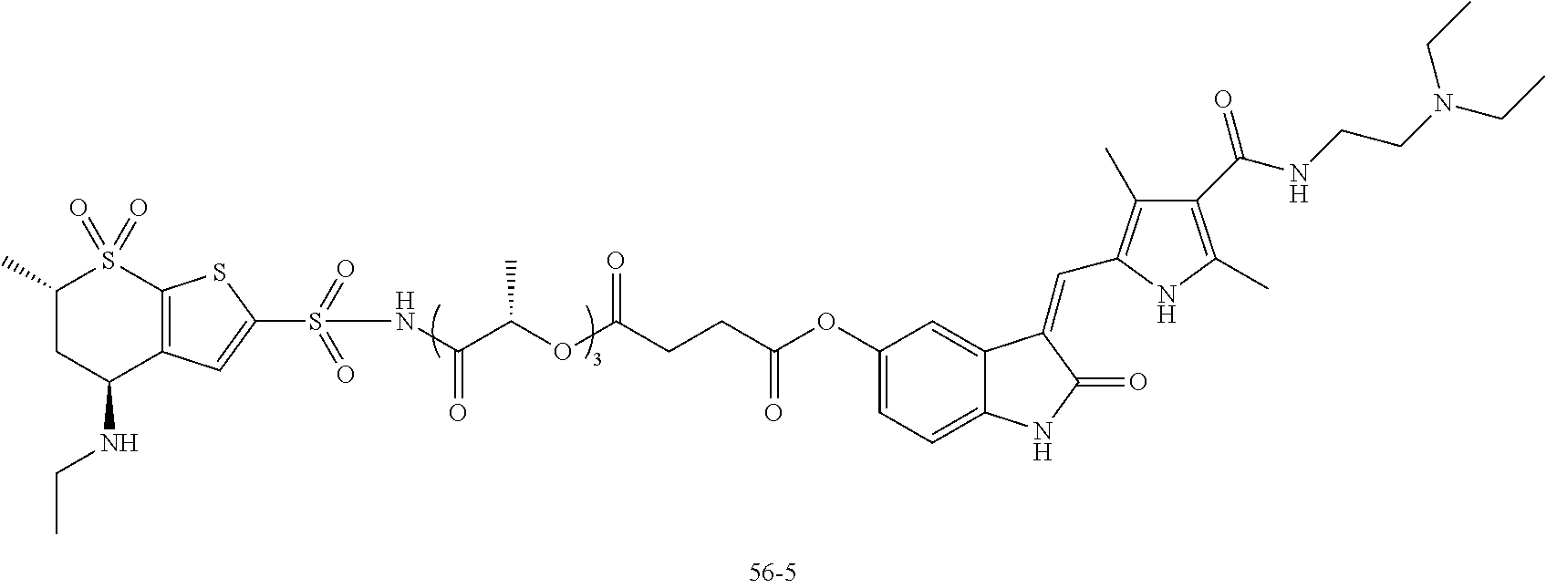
C1(OC(CCC(OC(C(NS(C2=CC3=C(S2)S(=O)(=O)C(C)CC3NCC)(=O)=O)=O)C)=O)=O)=CC=C2C(=C1)C(=CC1=C(C)C(C(=O)NCCN(CC)CC)=C(C)N1)C(=O)N2
